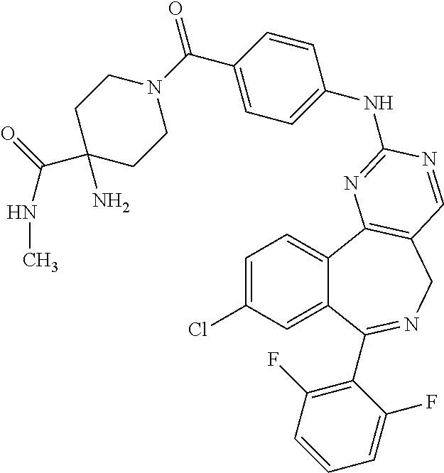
C1=C(Cl)C=C2C(=C1)C1=C(CN=C2C2=C(F)C=CC=C2F)C=NC(NC2=CC=C(C(N3CCC(N)(C(=O)NC)CC3)=O)C=C2)=N1
